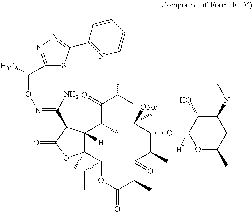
C12([H])C(C)(C(CC)OC(=O)C(C)C(=O)C(C)C(OC3([H])OC(C)CC(N(C)C)C3O)C([OMe])(C)CC(C)C(=O)C1C)OC(=O)C2C(N)=NOC(C)C1=NN=C(C2=NC=CC=C2)S1
